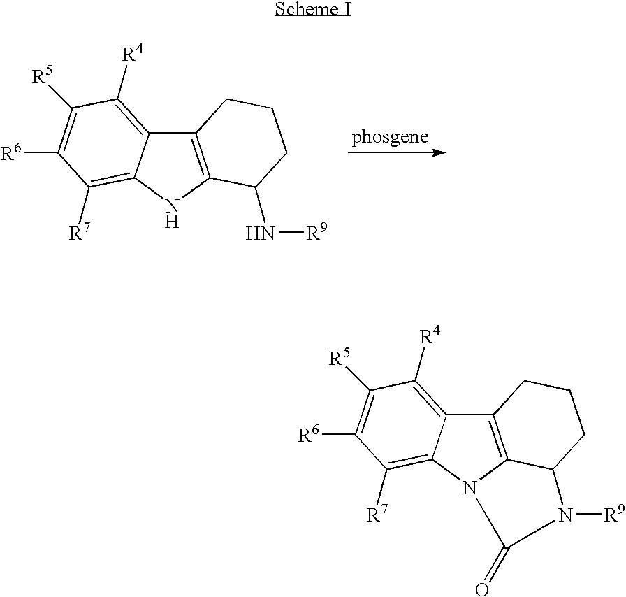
C12=C(NC3=C([R7])C([R6])=C([R5])C([R4])=C13)C(N[R9])CCC2.C12=C3N(C4=C([R7])C([R6])=C([R5])C([R4])=C14)C(=O)N([R9])C3CCC2
